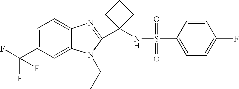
C1=C(C(F)(F)F)C=C2C(=C1)N=C(C1(NS(=O)(=O)C3=CC=C(F)C=C3)CCC1)N2CC
